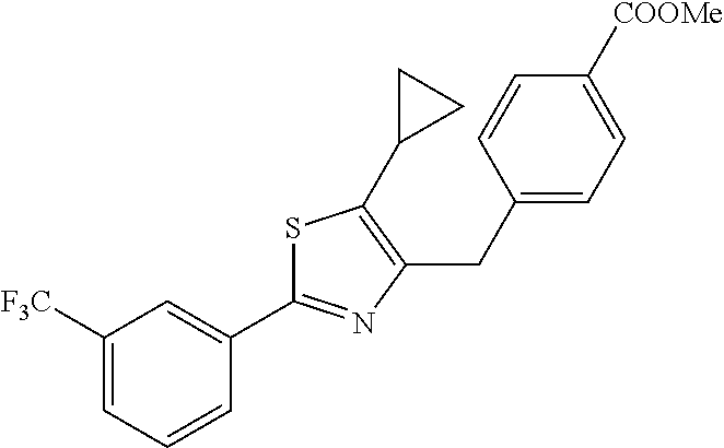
C1=C([COOMe])C=CC(CC2=C(C3CC3)SC(C3=CC([F3C])=CC=C3)=N2)=C1
